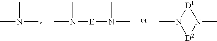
CN(C)C.CN([E]N(C)C)C.CN1[D2]N(C)[D1]1
